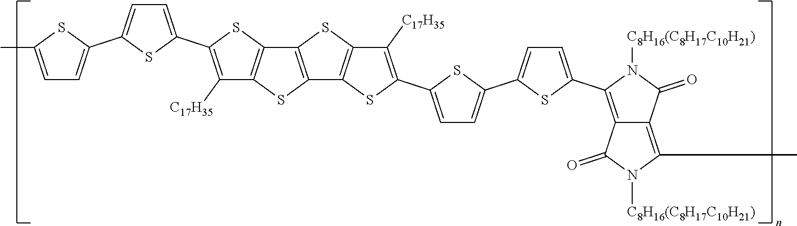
S1C2=C(C3=C1C([C17H35])=C(C1=CC=C(C4=CC=C(C)S4)S1)S3)SC1=C2SC(C2=CC=C(C3=CC=C(C4=C5C(=C(C)N([C8H16(C8H17C10H21)])C5=O)C(=O)N4[C8H16(C8H17C10H21)])S3)S2)=C1[C17H35]
